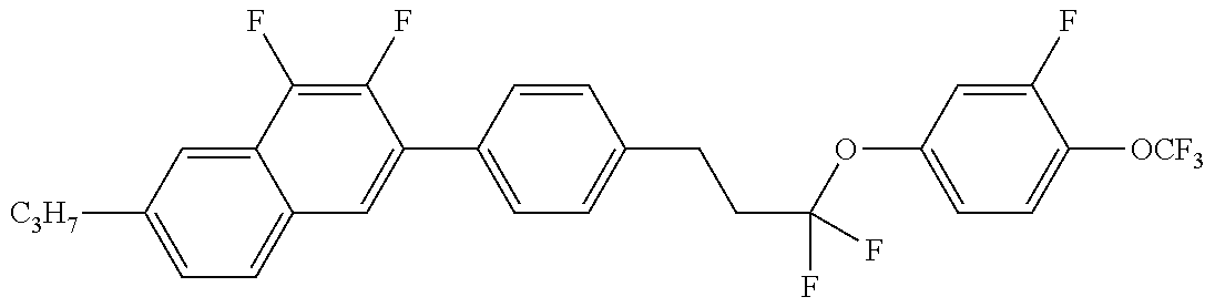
C1=C([C3H7])C=C2C(=C1)C=C(C1=CC=C(CCC(OC3=CC=C([OCF3])C(F)=C3)(F)F)C=C1)C(F)=C2F
